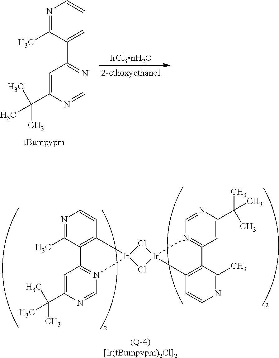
C1=NC(C(C)(C)C)=CC(C2=CC=CN=C2C)=N1.[IrCl3nH2O].C1=NC(C(C)(C)C)=CC2=N1[Ir]1(C3=C2C(C)=NC=C3)Cl[Ir]2(C3=C(C4=N2C=NC(C(C)(C)C)=C4)C(C)=NC=C3)Cl1
